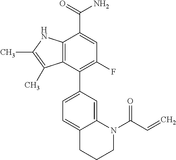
C1(C2=CC=C3C(=C2)N(C(C=C)=O)CCC3)=C(F)C=C(C(=O)N)C2=C1C(C)=C(C)N2
